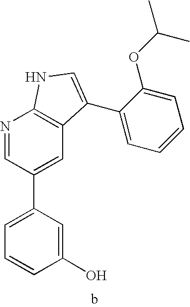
C1(O)=CC(C2=CC3=C(N=C2)NC=C3C2=CC=CC=C2OC(C)C)=CC=C1
